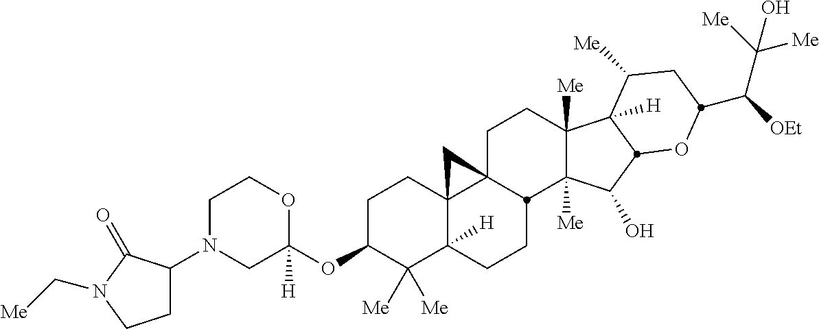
C1N(C2CCN(C[Me])C2=O)CC(OC2C([Me])([Me])C3([H])C4(CC2)C2(CCC5([Me])C([Me])(C(O)C6C5([H])C([Me])CC(C([OEt])C([Me])([Me])O)O6)C2CC3)C4)([H])OC1
